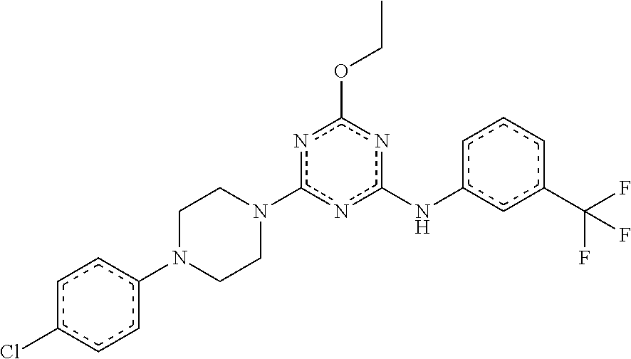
c1c(C(F)(F)F)cc(Nc2nc(OCC)nc(N3CCN(c4ccc(Cl)cc4)CC3)n2)cc1
